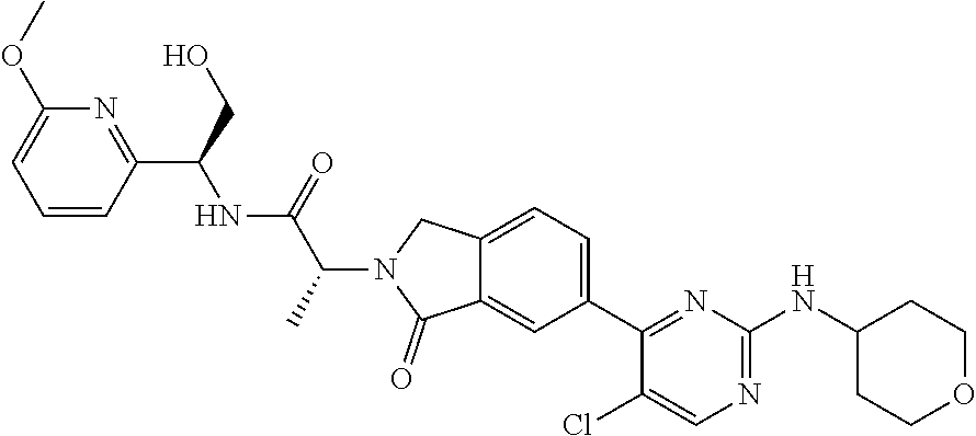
C12=CC(C3=NC(NC4CCOCC4)=NC=C3Cl)=CC=C1CN(C(C(NC(C1=NC(OC)=CC=C1)CO)=O)C)C2=O
